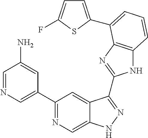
C1=NC=C(C2=NC=C3C(=C2)C(C2=NC4=C(N2)C=CC=C4C2=CC=C(F)S2)=NN3)C=C1N
